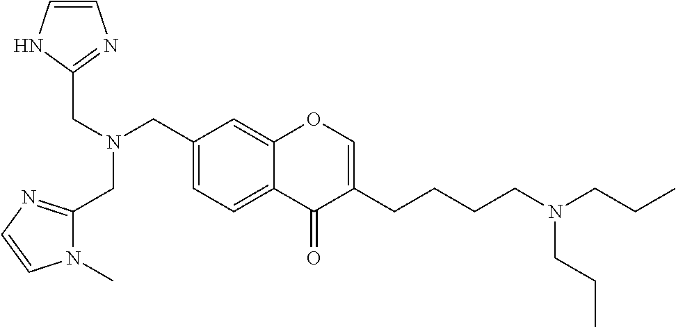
C(N(CC1=CC=C2C(=C1)OC=C(CCCCN(CCC)CCC)C2=O)CC1=NC=CN1)C1=NC=CN1C
